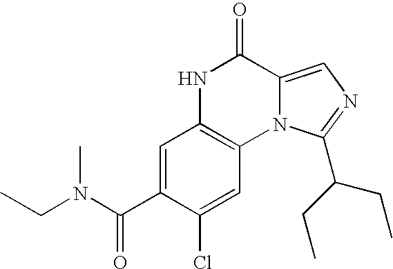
C1=C(C(N(CC)C)=O)C(Cl)=CC2=C1NC(=O)C1=CN=C(C(CC)CC)N21
